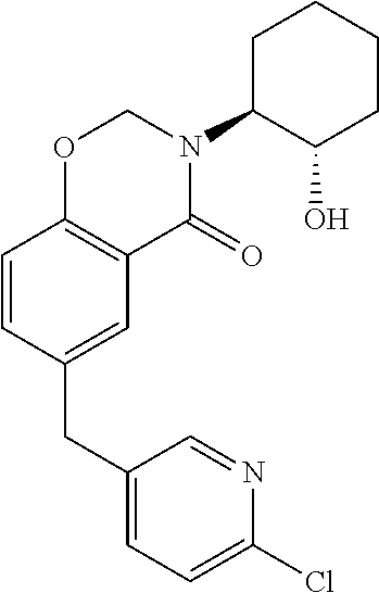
C1(CC2=CC3=C(C=C2)OCN(C2C(O)CCCC2)C3=O)=CC=C(Cl)N=C1
